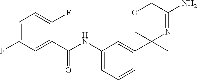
C1=C(F)C=C(C(NC2=CC=CC(C3(C)N=C(N)COC3)=C2)=O)C(F)=C1
